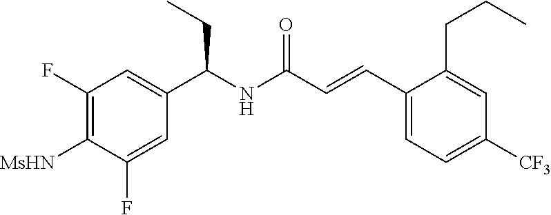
C1=C(F)C([MsHN])=C(F)C=C1C(NC(C=CC1=CC=C([CF3])C=C1CCC)=O)CC
